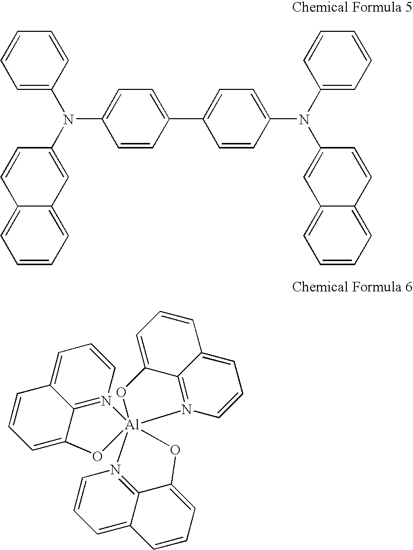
C1=CC=C(N(C2=CC3=CC=CC=C3C=C2)C2=CC=C(C3=CC=C(N(C4=CC=CC=C4)C4=CC5=CC=CC=C5C=C4)C=C3)C=C2)C=C1.C1=C2C3=N(C=C1)[Al]14(OC5=CC=CC6=CC=CN1=C56)(N1=C5C(=CC=C1)C=CC=C5O4)OC3=CC=C2
